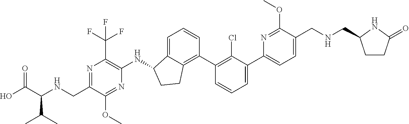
N1=C(CNC(C(O)=O)C(C)C)C(OC)=NC(NC2C3=CC=CC(C4=C(Cl)C(C5=CC=C(CNCC6CCC(=O)N6)C(OC)=N5)=CC=C4)=C3CC2)=C1C(F)(F)F
